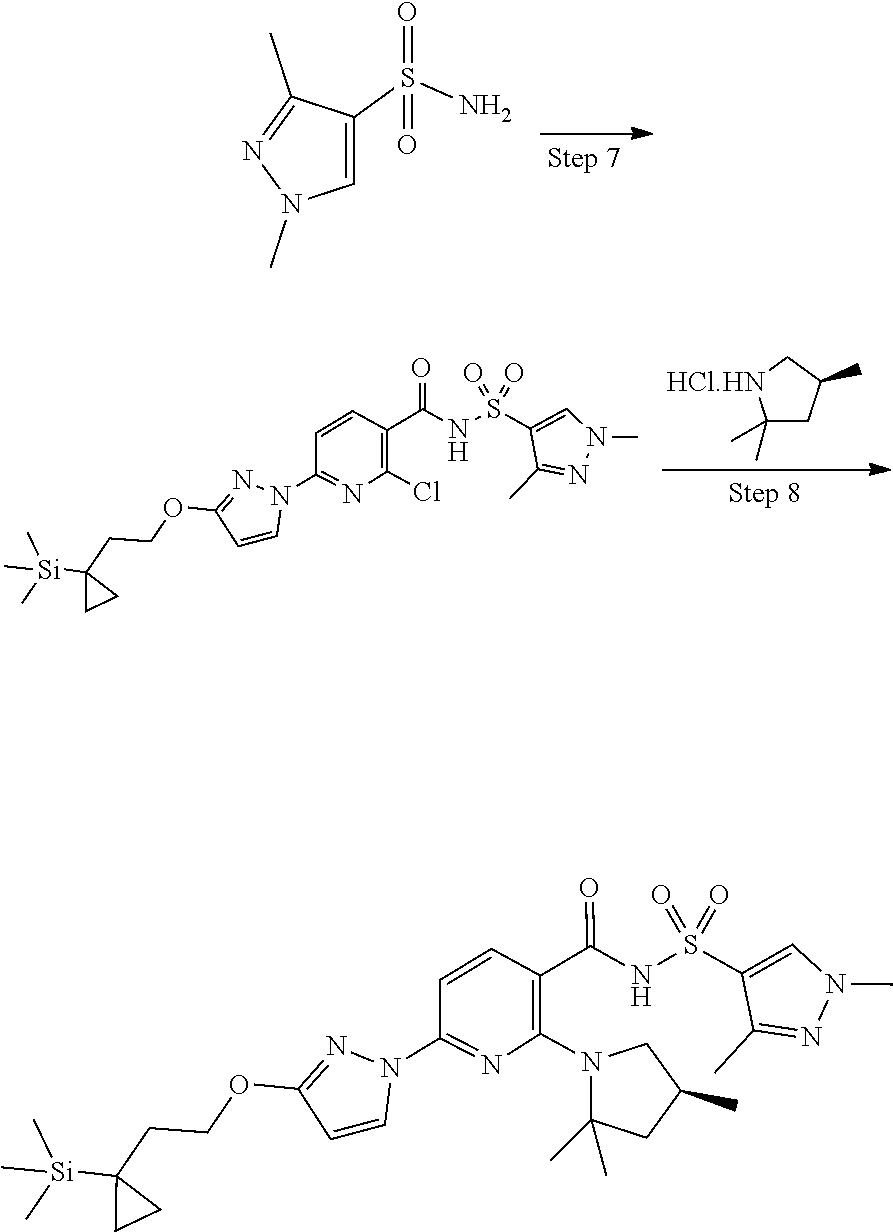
C1=C(S(N)(=O)=O)C(C)=NN1C.C1(C)(C)CC(C)C[HCl.HN]1.C[Si](C1(CCOC2=NN(C3=NC(Cl)=C(C(NS(=O)(=O)C4=CN(C)N=C4C)=O)C=C3)C=C2)CC1)(C)C.C[Si](C1(CCOC2=NN(C3=NC(N4C(C)(C)CC(C)C4)=C(C(NS(=O)(=O)C4=CN(C)N=C4C)=O)C=C3)C=C2)CC1)(C)C
